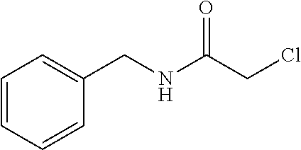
C1=CC=CC(CNC(CCl)=O)=C1
